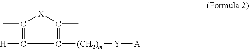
C1(C)=C([H])C([(CH2)m][Y][A])=C(C)[X]1
